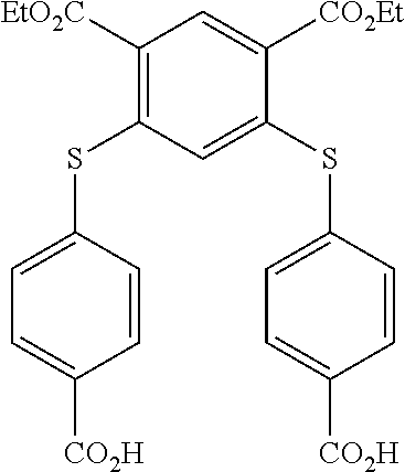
C1([EtO2C])=C(SC2=CC=C([CO2H])C=C2)C=C(SC2=CC=C([CO2H])C=C2)C([CO2Et])=C1
